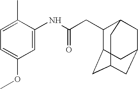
C1=C(C)C(NC(CC2C3CC4CC(CC2C4)C3)=O)=CC(OC)=C1
